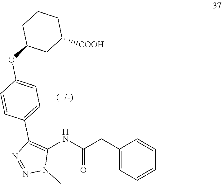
N(C(CC1=CC=CC=C1)=O)C1=C(C2=CC=C(OC3CC([COOH])CCC3)C=C2)N=NN1C
